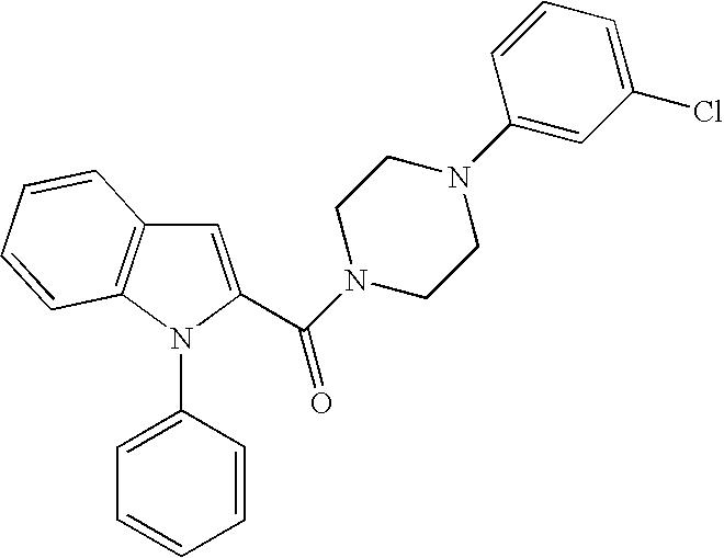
C1=C(C(N2CCN(C3=CC(Cl)=CC=C3)CC2)=O)N(C2=CC=CC=C2)C2=C1C=CC=C2
